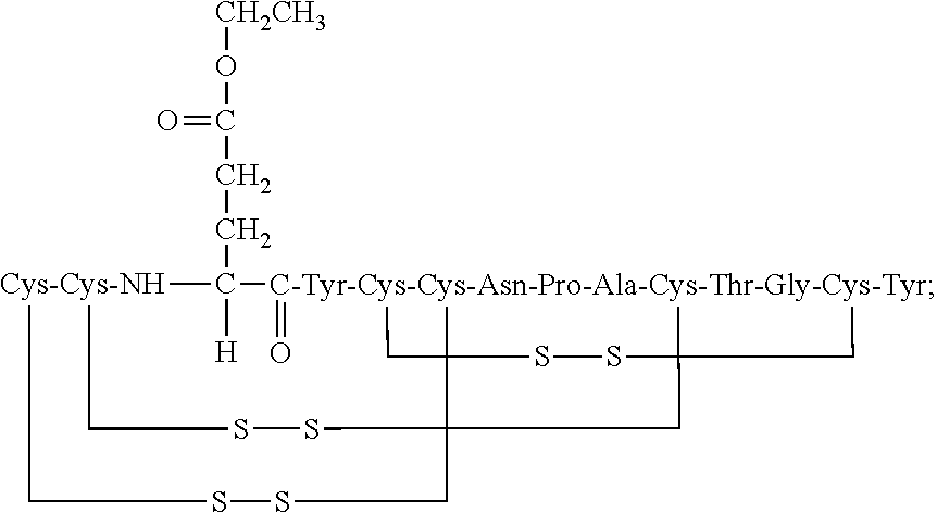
C1(CCC(O[CH2CH3])=O)([H])[C-Tyr-Cys-Cys-Asn-Pro-Ala-Cys-Thr-Gly-Cys-Tyr]234(=O)C5(SSC2(C3)CC52CSSC[Cys-Cys-NH]1CSS2)C4
